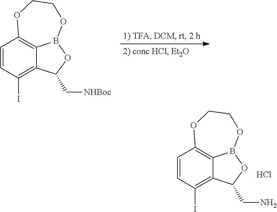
C1=CC(I)=C2C3=C1OCCOB3OC2CN.Cl.C1=CC(I)=C2C3=C1OCCOB3OC2C[NHBoc]
